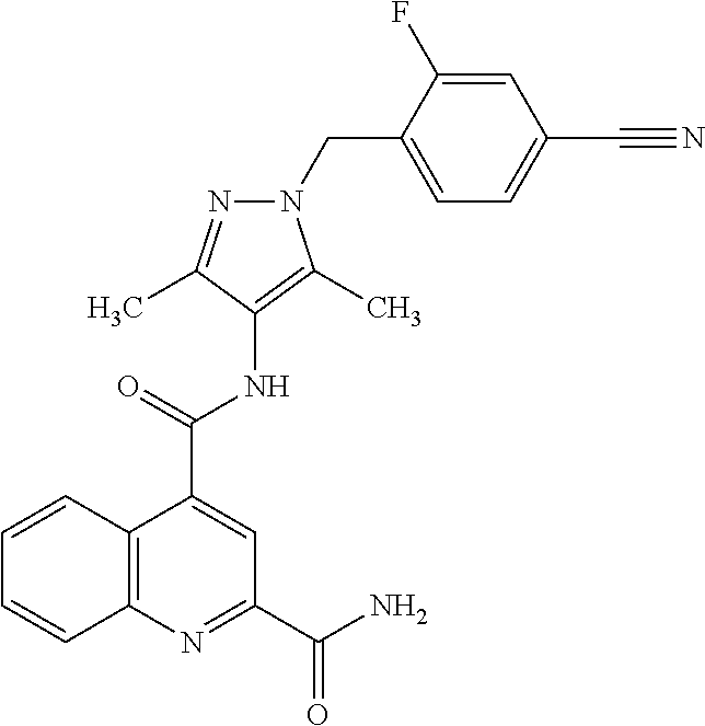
C12=C(N=C(C(=O)N)C=C1C(=O)NC1=C(C)N(CC3=CC=C(C#N)C=C3F)N=C1C)C=CC=C2
